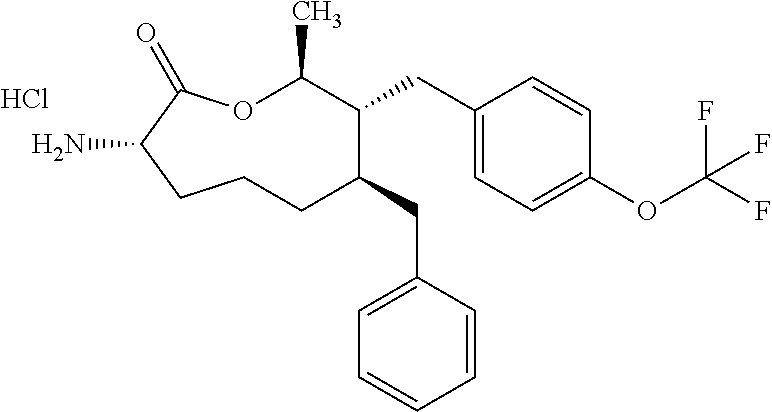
Cl.O1C(C)C(CC2=CC=C(OC(F)(F)F)C=C2)C(CC2=CC=CC=C2)CCCC(N)C1=O
